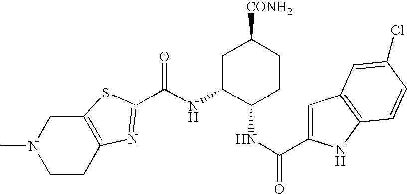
N(C1C(NC(=O)C2=CC3=C(N2)C=CC(Cl)=C3)CCC([CONH2])C1)C(=O)C1=NC2=C(CN(C)CC2)S1
